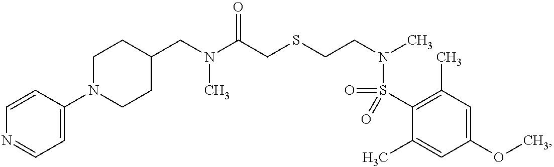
C1(CN(C(CSCCN(C)S(C2=C(C)C=C(OC)C=C2C)(=O)=O)=O)C)CCN(C2=CC=NC=C2)CC1
